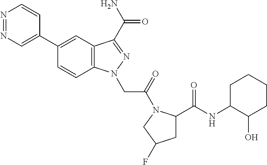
N1=NC=C(C2=CC3=C(C=C2)N(CC(=O)N2C(C(NC4CCCCC4O)=O)CC(F)C2)N=C3C(N)=O)C=C1
